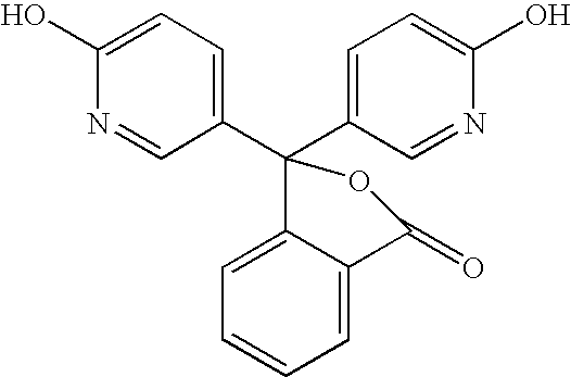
C1(C2(C3=CC=C(O)N=C3)OC(=O)C3=CC=CC=C23)=CC=C(O)N=C1
